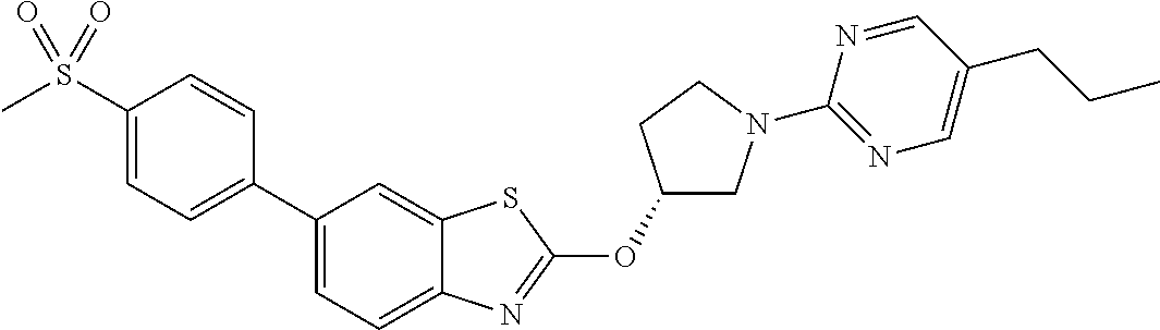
C1(S(=O)(=O)C)=CC=C(C2=CC=C3C(=C2)SC(OC2CN(C4=NC=C(CCC)C=N4)CC2)=N3)C=C1
